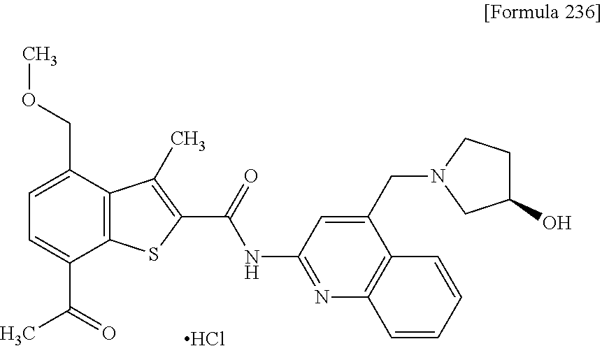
C12=C(C(COC)=CC=C1C(=O)C)C(C)=C(C(=O)NC1=NC3=C(C(CN4CC(O)CC4)=C1)C=CC=C3)S2.Cl
